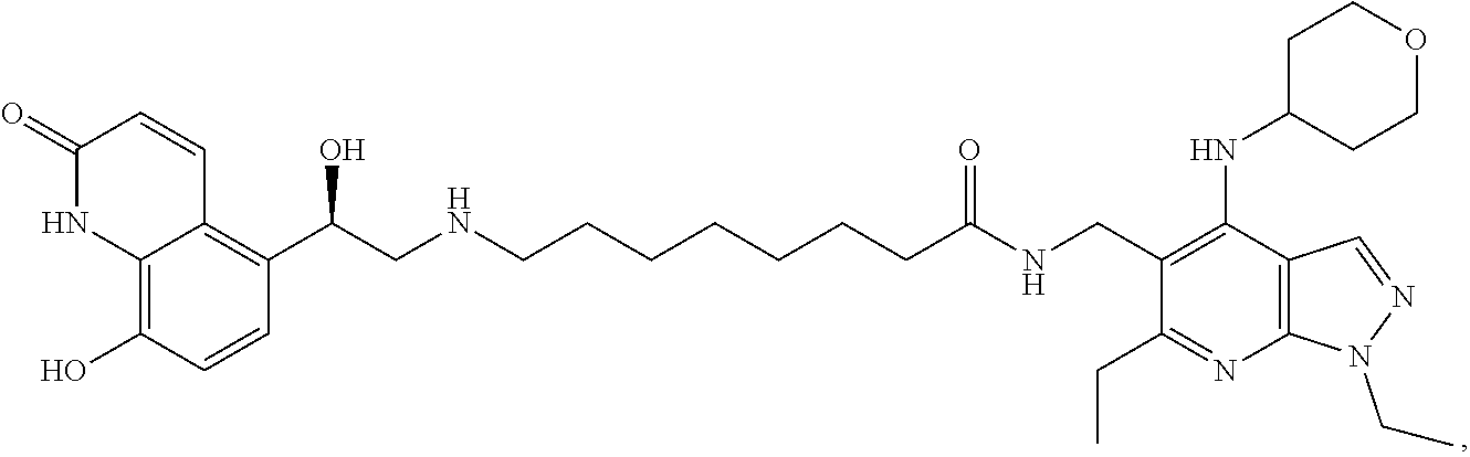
C(NCCCCCCCC(NCC1=C(NC2CCOCC2)C2=C(N=C1CC)N(CC)N=C2)=O)C(C1=C2C(=C(O)C=C1)NC(=O)C=C2)O
